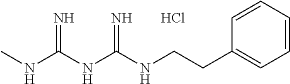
C(CC1=CC=CC=C1)NC(NC(NC)=N)=N.Cl
